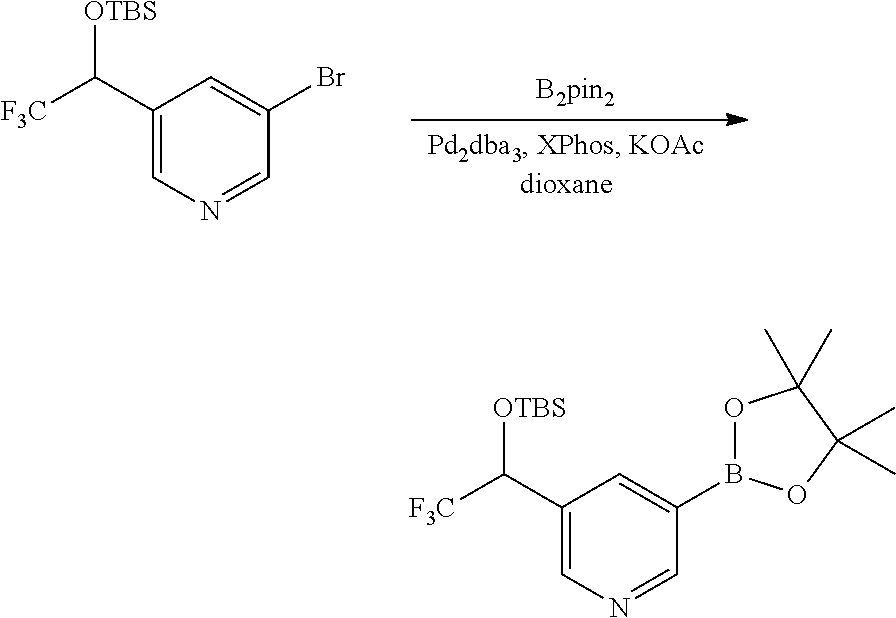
C1(C([F3C])[OTBS])=CN=CC(Br)=C1.C1(C([F3C])[OTBS])=CN=CC(B2OC(C)(C)C(C)(C)O2)=C1
